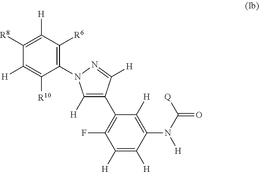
C1([H])=C([H])C(N([H])C(=O)[Q])=C([H])C(C2=C([H])N(C3=C([R6])C([H])=C([R8])C([H])=C3[R10])N=C2[H])=C1F
